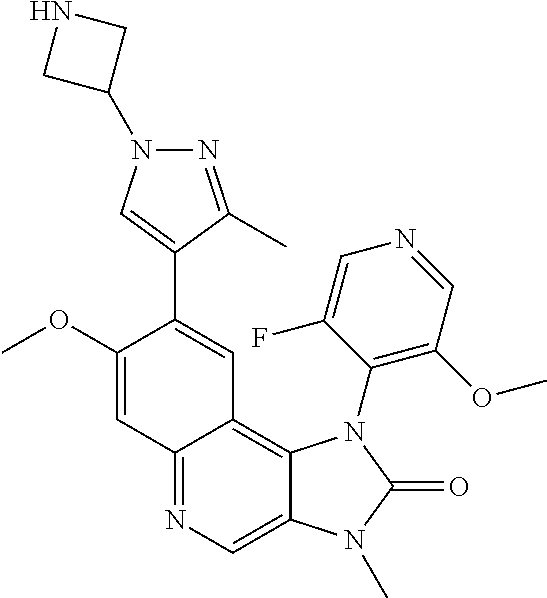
C12=NC=C3C(=C1C=C(C1=CN(C4CNC4)N=C1C)C(OC)=C2)N(C1=C(OC)C=NC=C1F)C(=O)N3C
